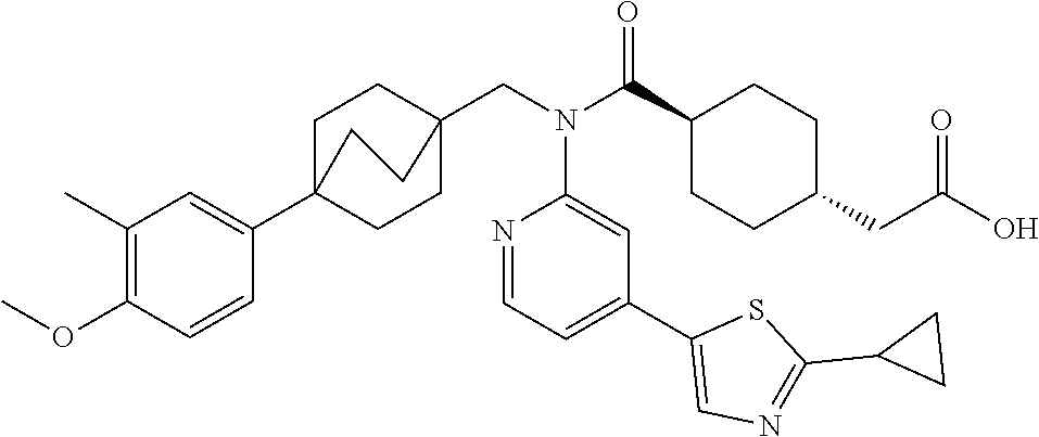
C1(C(N(CC23CCC(C4=CC(C)=C(OC)C=C4)(CC2)CC3)C2=CC(C3=CN=C(C4CC4)S3)=CC=N2)=O)CCC(CC(O)=O)CC1
